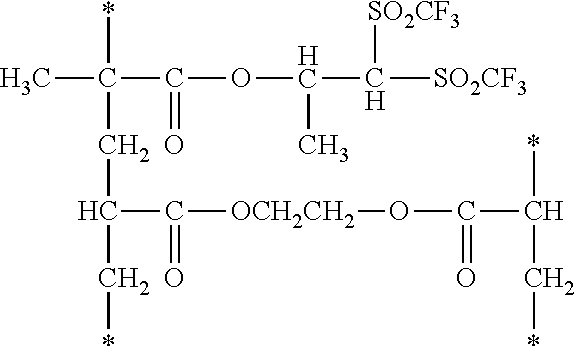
CC(*)(CC(C*)C([OCH2CH2]OC(=O)C(*)C*)=O)C(=O)OC(C)C([SO2CF3])[SO2CF3]
